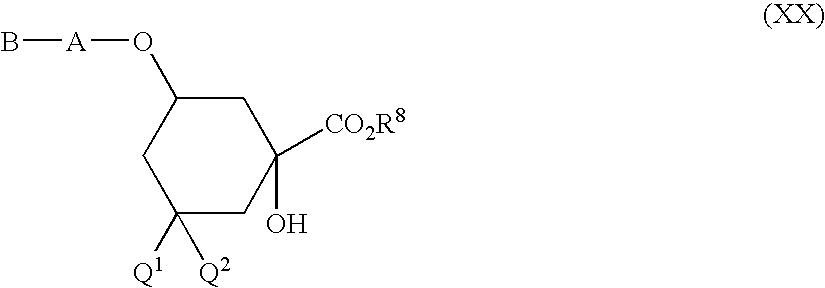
OC1([CO2R8])CC(O[A]B)CC([Q2])([Q1])C1
